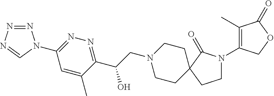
N1=NN=CN1C1=NN=C(C(CN2CCC3(CC2)C(=O)N(C2=C(C)C(=O)OC2)CC3)O)C(C)=C1
